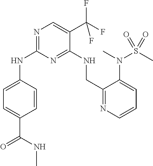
N1=C(NC2=CC=C(C(NC)=O)C=C2)N=C(NCC2=NC=CC=C2N(C)S(C)(=O)=O)C(C(F)(F)F)=C1
